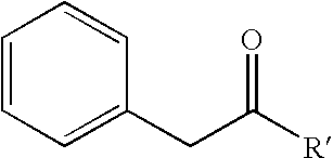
C1=CC=C(CC([R])=O)C=C1
